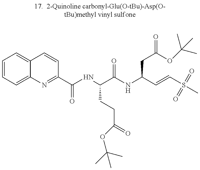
C1=CC=C2C(=C1)C=CC(C(=O)NC(C(NC(C=CS(C)(=O)=O)CC(=O)OC(C)(C)C)=O)CCC(=O)OC(C)(C)C)=N2
